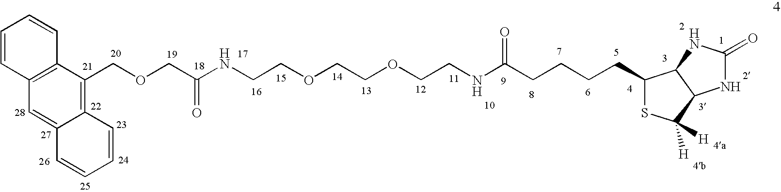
C12=C(COCC(NCCOCCOCCNC(CCCCC3SC([H])([H])C4C3NC(=O)N4)=O)=O)C3=C(C=C1C=CC=C2)C=CC=C3
